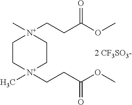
C1C[N+](CCC(OC)=O)(C)CC[N+]1(C)CCC(OC)=O.[2 CF3SO3-]
